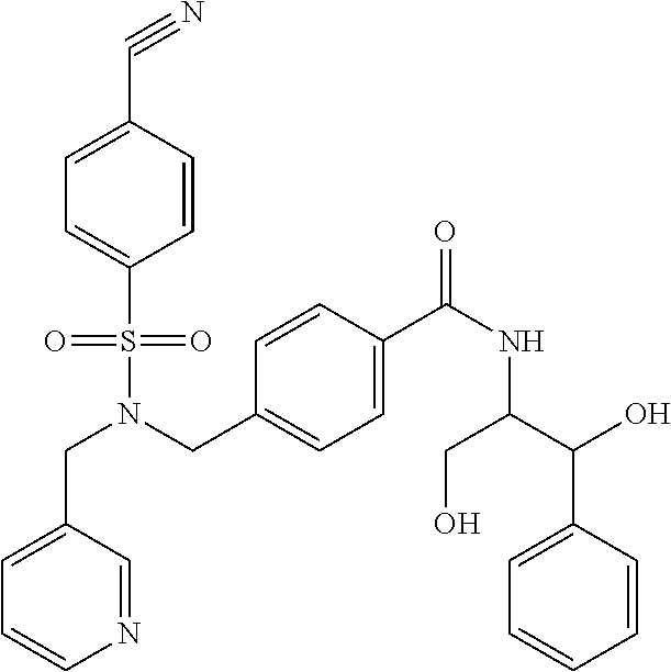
N1=CC(CN(S(C2=CC=C(C#N)C=C2)(=O)=O)CC2=CC=C(C(NC(C(C3=CC=CC=C3)O)CO)=O)C=C2)=CC=C1
